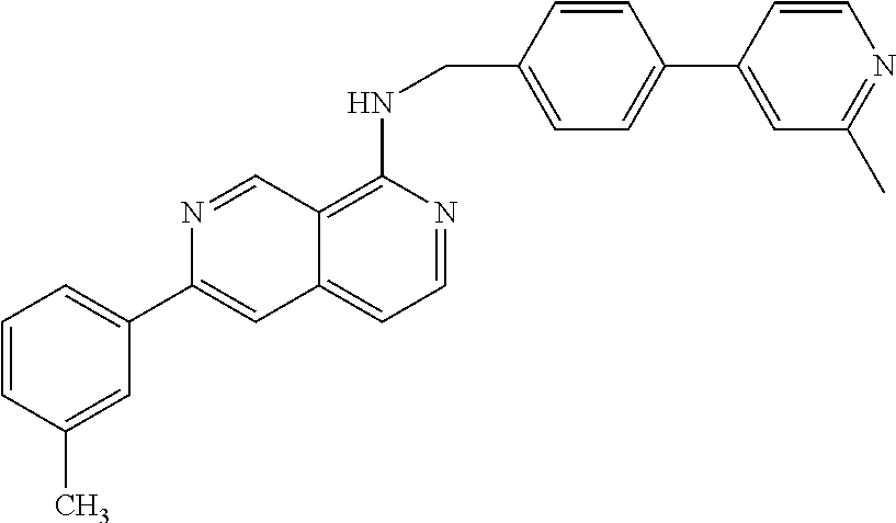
C1=C(C2=CC3=CC=NC(NCC4=CC=C(C5=CC(C)=NC=C5)C=C4)=C3C=N2)C=C(C)C=C1
